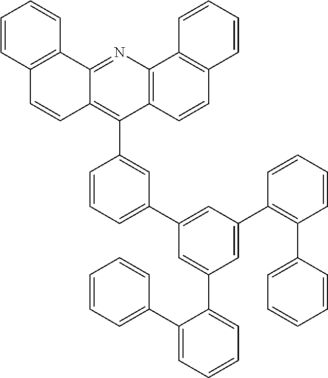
C12=C(N=C3C(=C1C1=CC(C4=CC(C5=C(C6=CC=CC=C6)C=CC=C5)=CC(C5=CC=CC=C5C5=CC=CC=C5)=C4)=CC=C1)C=CC1=C3C=CC=C1)C1=C(C=C2)C=CC=C1
